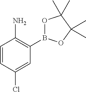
C1=CC(Cl)=CC(B2OC(C)(C)C(C)(C)O2)=C1N
